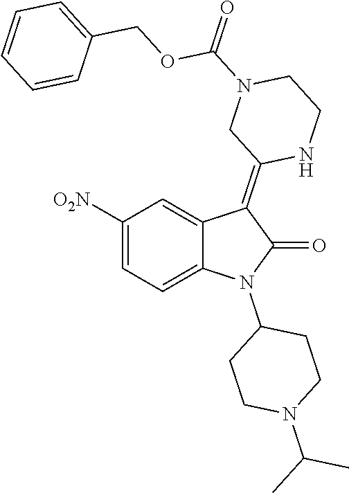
C1([O2N])=CC=C2C(=C1)C(=C1NCCN(C(=O)OCC3=CC=CC=C3)C1)C(=O)N2C1CCN(C(C)C)CC1
